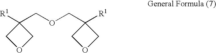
C1C(COCC2([R1])COC2)([R1])CO1
